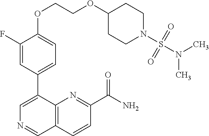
C1(OCCOC2CCN(S(N(C)C)(=O)=O)CC2)=CC=C(C2=CN=CC3=C2N=C(C(N)=O)C=C3)C=C1F
